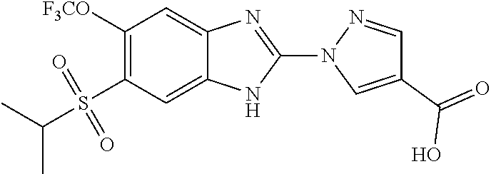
C1([F3CO])=C(S(=O)(=O)C(C)C)C=C2C(=C1)N=C(N1C=C(C(=O)O)C=N1)N2
